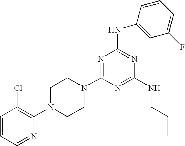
C1=CC=NC(N2CCN(C3=NC(NC4=CC(F)=CC=C4)=NC(NCCC)=N3)CC2)=C1Cl
